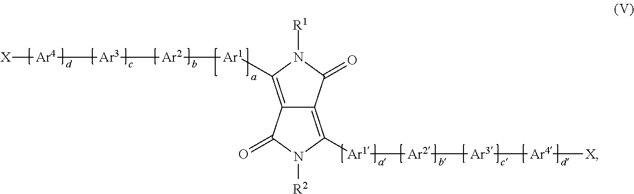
C12=C([Ar1][Ar2][Ar3][Ar4][X])N([R2])C(=O)C1=C([Ar1][Ar2][Ar3][Ar4][X])N([R1])C2=O
